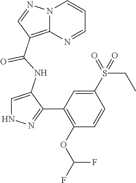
FC(OC1=C(C2=NNC=C2NC(C2=C3N(N=C2)C=CC=N3)=O)C=C(S(=O)(=O)CC)C=C1)F
